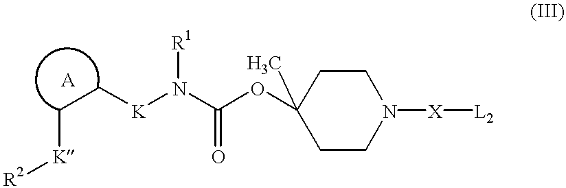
C(C[K]N(C(OC1(C)CCN([X][L2])CC1)=O)[R1])[K][R2]
